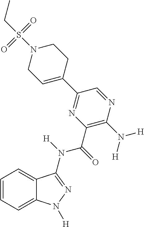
C1=CC=C2C(=C1)C(N([H])C(=O)C1=C(N([H])[H])N=CC(C3=CCN(S(CC)(=O)=O)CC3)=N1)=NN2[H]
